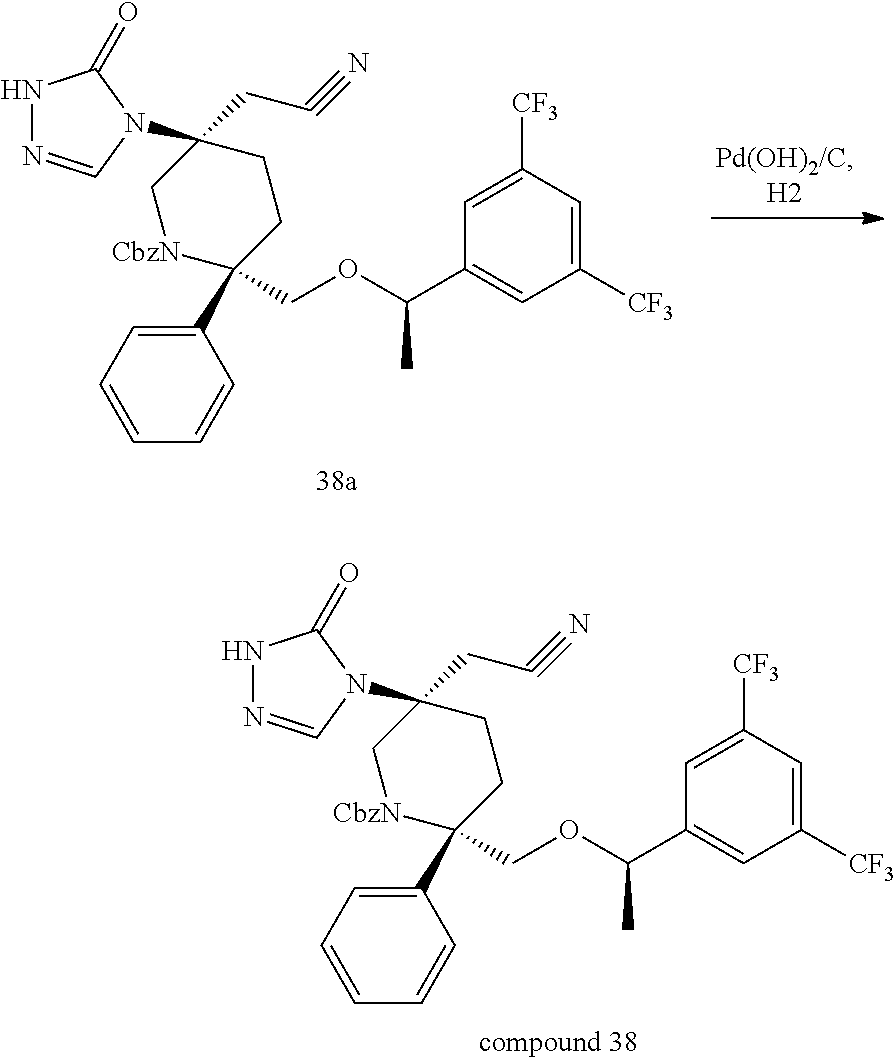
C1(C2(COC(C3=CC([CF3])=CC([CF3])=C3)C)CCC(CC#N)(N3C=NNC3=O)C[CbzN]2)=CC=CC=C1.C1(C2(COC(C3=CC([CF3])=CC([CF3])=C3)C)CCC(CC#N)(N3C=NNC3=O)C[CbzN]2)=CC=CC=C1
